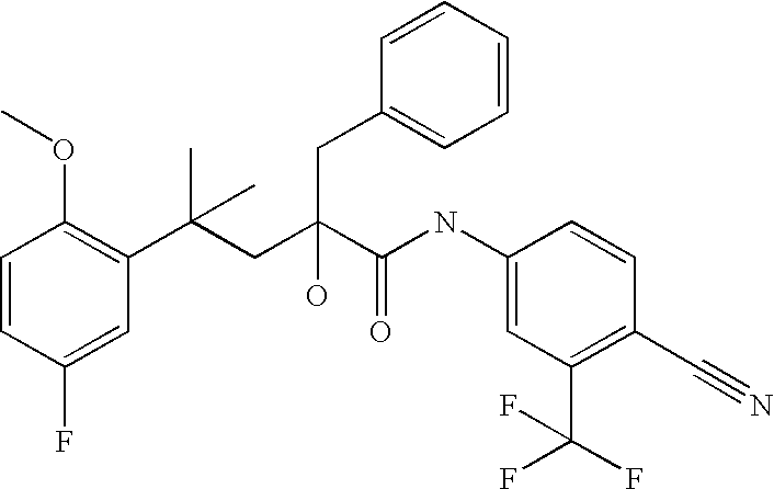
C1=CC(F)=CC(C(CC(C(NC2=CC(C(F)(F)F)=C(C#N)C=C2)=O)(O)CC2=CC=CC=C2)(C)C)=C1OC
